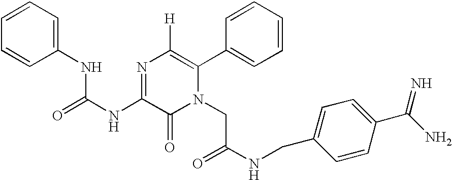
N(C(=O)NC1=NC([H])=C(C2=CC=CC=C2)N(CC(=O)NCC2=CC=C(C(N)=N)C=C2)C1=O)C1=CC=CC=C1
